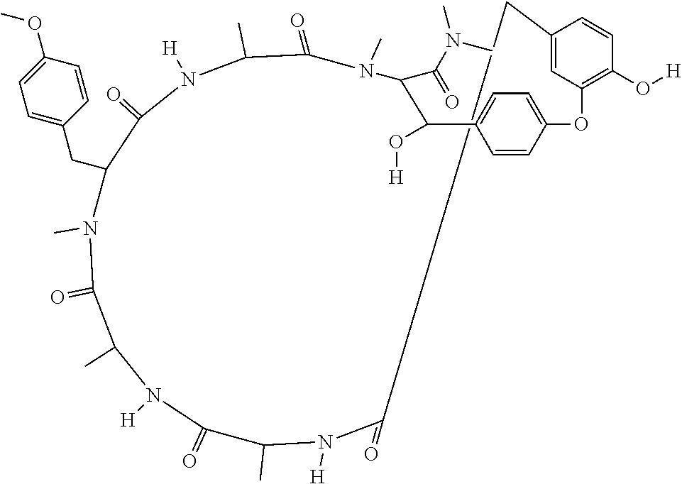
C12=CC(=C(O[H])C=C1)OC1=CC=C(C=C1)C(O[H])C(C(N(C)C)=O)N(C)C(=O)C(C)N([H])C(=O)C(CC1=CC=C(OC)C=C1)N(C)C(=O)C(C)N([H])C(=O)C(C)N([H])C(=O)C2
